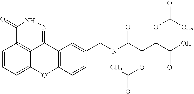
C1=CC=C2C3=C1C(=O)NN=C3C1=C(O2)C=CC(CNC(C(C(C(O)=O)OC(=O)C)OC(=O)C)=O)=C1
